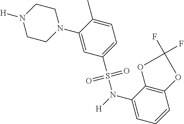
C1CN(C2=CC(S(N([H])C3=CC=CC4=C3OC(F)(F)O4)(=O)=O)=CC=C2C)CCN1[H]
